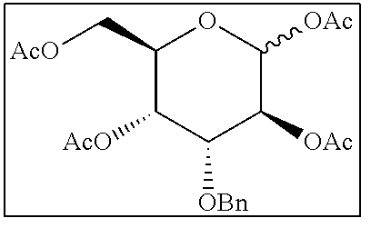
C1([OAc])C([OAc])OC(C[AcO])C([AcO])C1[OBn]
